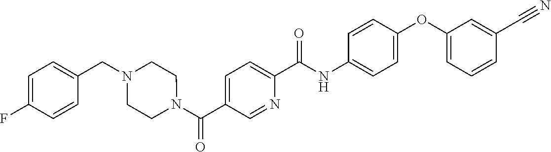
C1(OC2=CC=C(NC(C3=CC=C(C(N4CCN(CC5=CC=C(F)C=C5)CC4)=O)C=N3)=O)C=C2)=CC=CC(C#N)=C1
